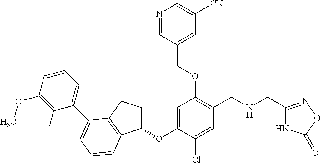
C1=C(OC2CCC3=C2C=CC=C3C2=CC=CC(OC)=C2F)C(Cl)=CC(CNCC2=NOC(=O)N2)=C1OCC1=CC([CN])=CN=C1
